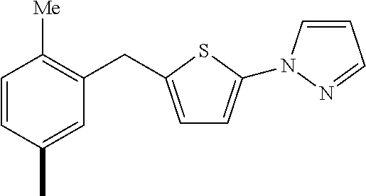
C1=CC(C)=CC(CC2=CC=C(N3C=CC=N3)S2)=C1[Me]
